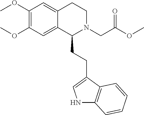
C1(OC)=C(OC)C=C2C(=C1)CCN(CC(OC)=O)C2CCC1=CNC2=C1C=CC=C2
